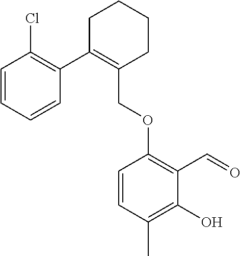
C1C(C2=C(Cl)C=CC=C2)=C(COC2=C(C=O)C(O)=C(C)C=C2)CCC1
